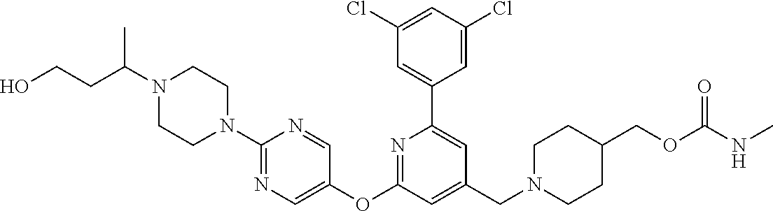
C1(Cl)=CC(Cl)=CC(C2=CC(CN3CCC(COC(NC)=O)CC3)=CC(OC3=CN=C(N4CCN(C(CCO)C)CC4)N=C3)=N2)=C1
